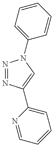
N1=NC(C2=CC=CC=N2)=CN1C1=CC=CC=C1
